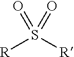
[R]S([R])(=O)=O
